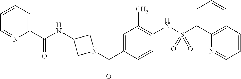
O=C(C1=CC=CC=N1)NC1CN(C(C2=CC(C)=C(NS(C3=CC=CC4=C3N=CC=C4)(=O)=O)C=C2)=O)C1
